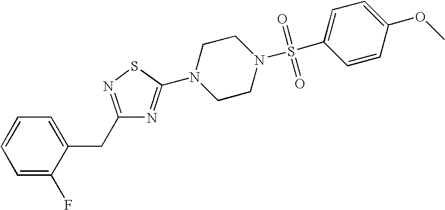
C1=C(F)C(CC2=NSC(N3CCN(S(C4=CC=C(OC)C=C4)(=O)=O)CC3)=N2)=CC=C1
